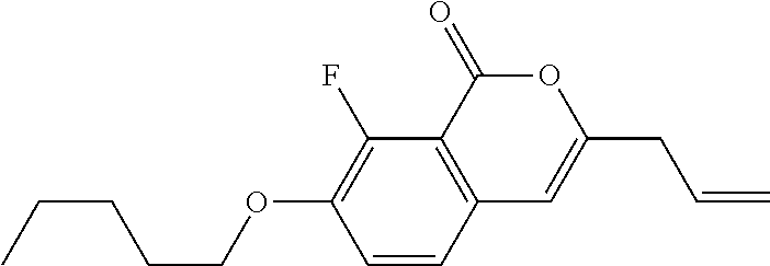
C1=CC2=C(C(F)=C1OCCCCC)C(=O)OC(CC=C)=C2
